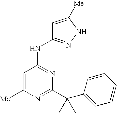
C1=C([Me])N=C(C2(C3=CC=CC=C3)CC2)N=C1NC1=NNC([Me])=C1
